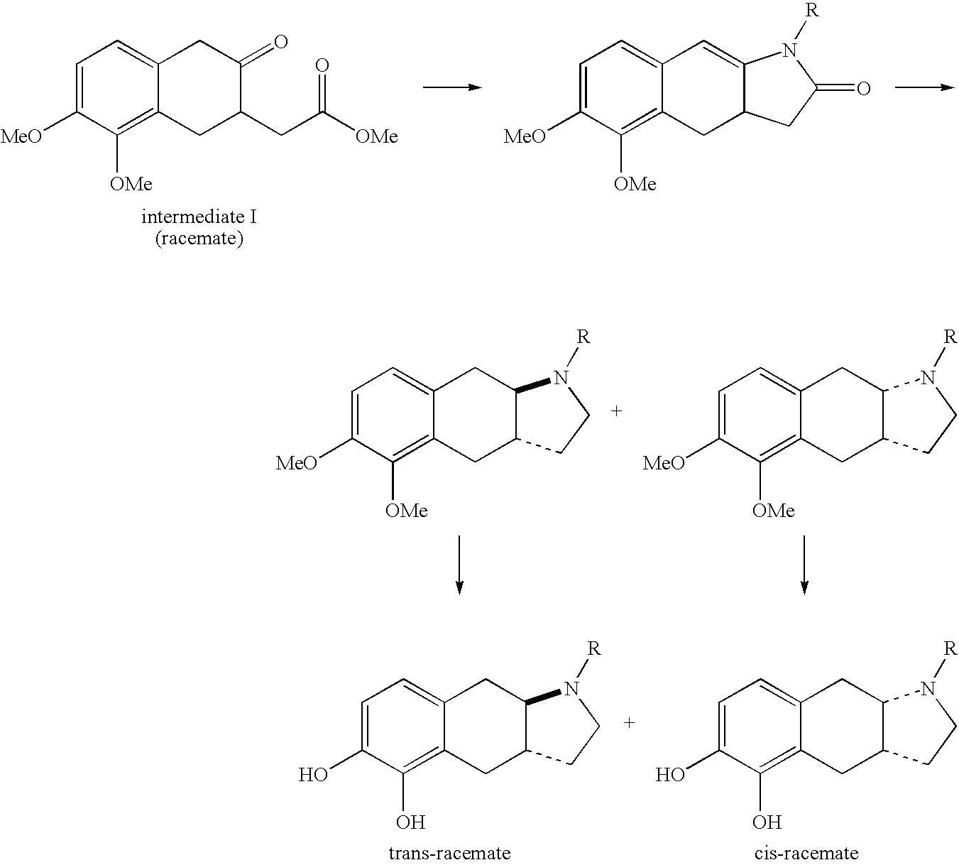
C1=C([MeO])C([OMe])=C2C(=C1)CC(=O)C(CC([OMe])=O)C2.C1=C([MeO])C([OMe])=C2C(=C1)C=C1C(C2)CC(=O)N1[R].C1=C([MeO])C([OMe])=C2C(=C1)CC1C(C2)CCN1[R].C1=C([MeO])C([OMe])=C2C(=C1)CC1C(C2)CCN1[R].C1=C(O)C(O)=C2C(=C1)CC1C(C2)CCN1[R].C1=C(O)C(O)=C2C(=C1)CC1C(C2)CCN1[R]
